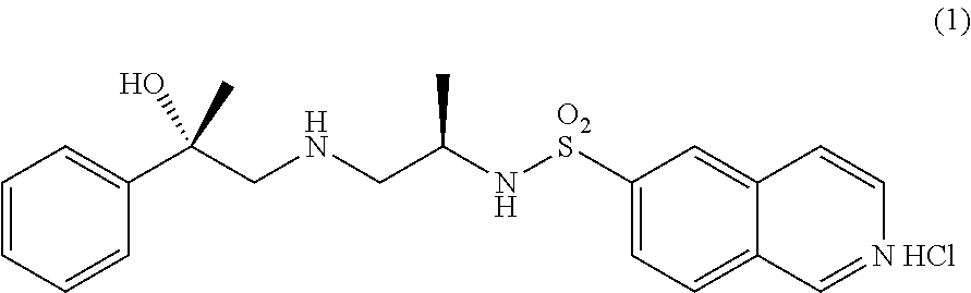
C1=CC=C(C(C)(CNCC(C)N[O2S]C2=CC=C3C=[N HCl]C=CC3=C2)O)C=C1
